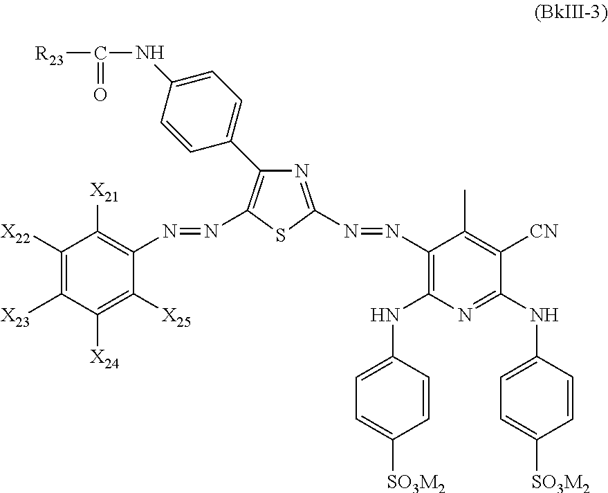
C1=CC(NC2=C(N=NC3=NC(C4=CC=C(NC(=O)[R23])C=C4)=C(N=NC4=C([X21])C([X22])=C([X23])C([X24])=C4[X25])S3)C(C)=C([CN])C(NC3=CC=C([SO3M2])C=C3)=N2)=CC=C1[SO3M2]
